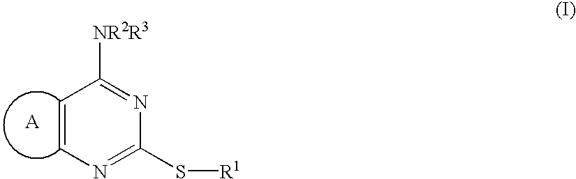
C1=CN=C(S[R1])N=C1[NR2R3].[A]
